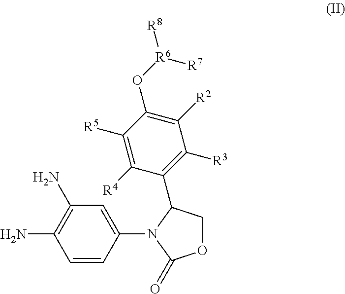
C1(N)=C(N)C=CC(N2C(=O)OCC2C2=C([R3])C([R2])=C(O[R6]([R8])[R7])C([R5])=C2[R4])=C1
